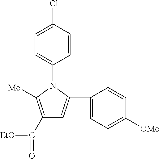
C1(Cl)=CC=C(N2C([Me])=C(C([EtO])=O)C=C2C2=CC=C([OMe])C=C2)C=C1
